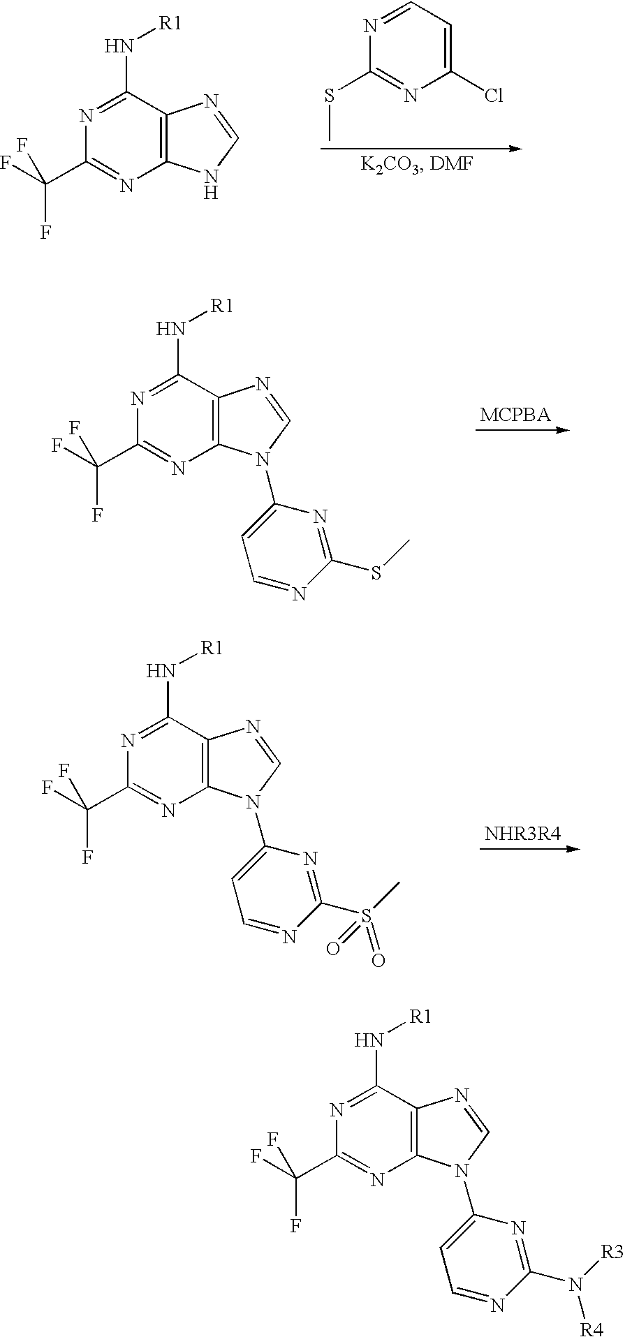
C12=C(C(N[R1])=NC(C(F)(F)F)=N1)N=CN2.C1(Cl)=CC=NC(SC)=N1.C12=C(C(N[R1])=NC(C(F)(F)F)=N1)N=CN2C1=CC=NC(SC)=N1.C12=C(C(N[R1])=NC(C(F)(F)F)=N1)N=CN2C1=CC=NC(S(C)(=O)=O)=N1.C12=C(C(N[R1])=NC(C(F)(F)F)=N1)N=CN2C1=CC=NC(N([R3])[R4])=N1
